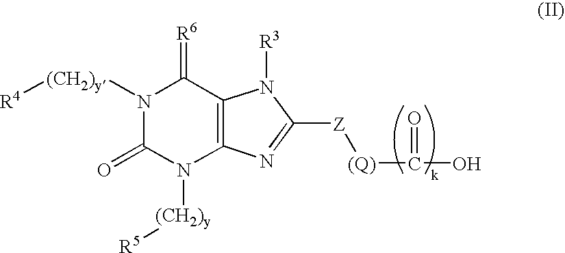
N1([(CH2)y][R4])C(=O)N([(CH2)y][R5])C2=C(C1=[R6])N([R3])C([Z][(Q)]C(O)=O)=N2
